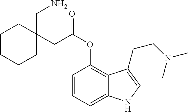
C1=CC=C2C(=C1OC(CC1(CN)CCCCC1)=O)C(CCN(C)C)=CN2
